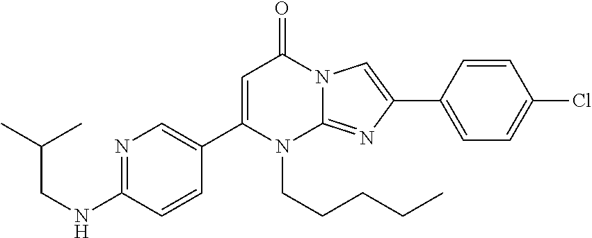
C1(C2=CN=C(NCC(C)C)C=C2)=CC(=O)N2C(=NC(C3=CC=C(Cl)C=C3)=C2)N1CCCCC
